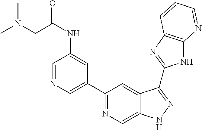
C1(C2=NC=C3C(=C2)C(C2=NC4=C(N2)N=CC=C4)=NN3)=CN=CC(NC(CN(C)C)=O)=C1
